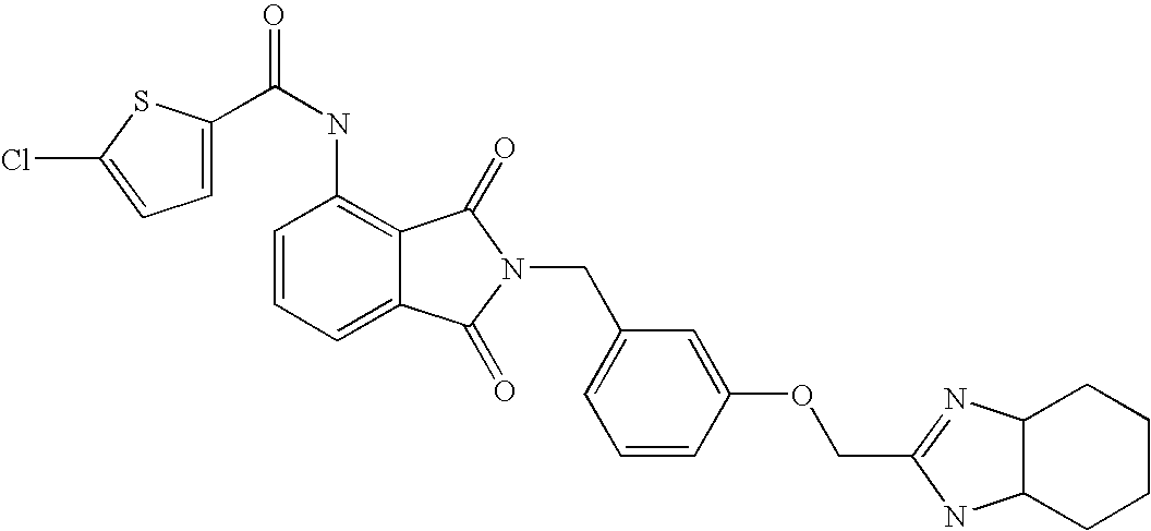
C1(NC(=O)C2=CC=C(Cl)S2)=C2C(=CC=C1)C(=O)N(CC1=CC=CC(OCC3=NC4C(N3)CCCC4)=C1)C2=O
